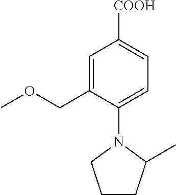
C1=C(COC)C(N2CCCC2C)=CC=C1[COOH]
